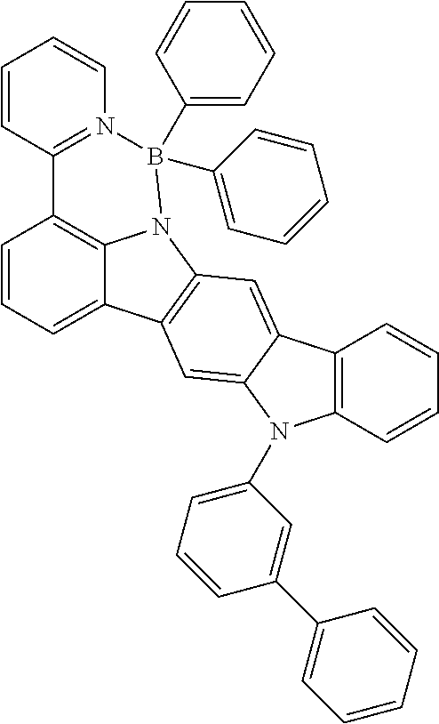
C1=CC=C2C3=C1C1=N(C=CC=C1)B(C1=CC=CC=C1)(C1=CC=CC=C1)N3C1=C2C=C2C(=C1)C1=C(N2C2=CC=CC(C3=CC=CC=C3)=C2)C=CC=C1
